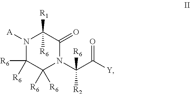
N1([A])C([R6])([R6])C([R6])([R6])N(C(C([Y])=O)([R6])[R2])C(=O)C1([R1])[R6]
